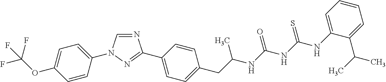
C1=NC(C2=CC=C(CC(C)NC(NC(NC3=CC=CC=C3C(C)C)=S)=O)C=C2)=NN1C1=CC=C(OC(F)(F)F)C=C1
